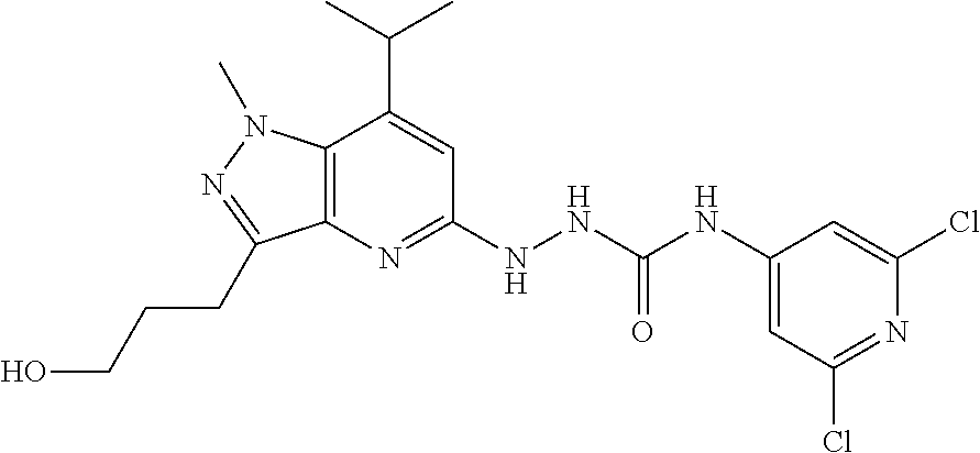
C12=C(N=C(NNC(NC3=CC(Cl)=NC(Cl)=C3)=O)C=C1C(C)C)C(CCCO)=NN2C
